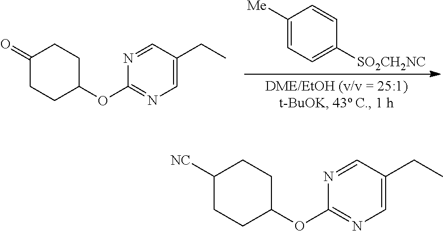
C1([Me])=CC=C([SO2CH2NC])C=C1.C1(=O)CCC(OC2=NC=C(CC)C=N2)CC1.C1([NC])CCC(OC2=NC=C(CC)C=N2)CC1
